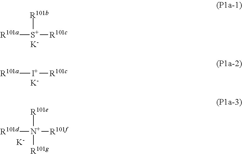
[R101a][S+]([R101c])[R101b].[K].[R101a][I+][R101c].[K].[R101d][N+]([R101f])([R101e])[R101g].[K]
